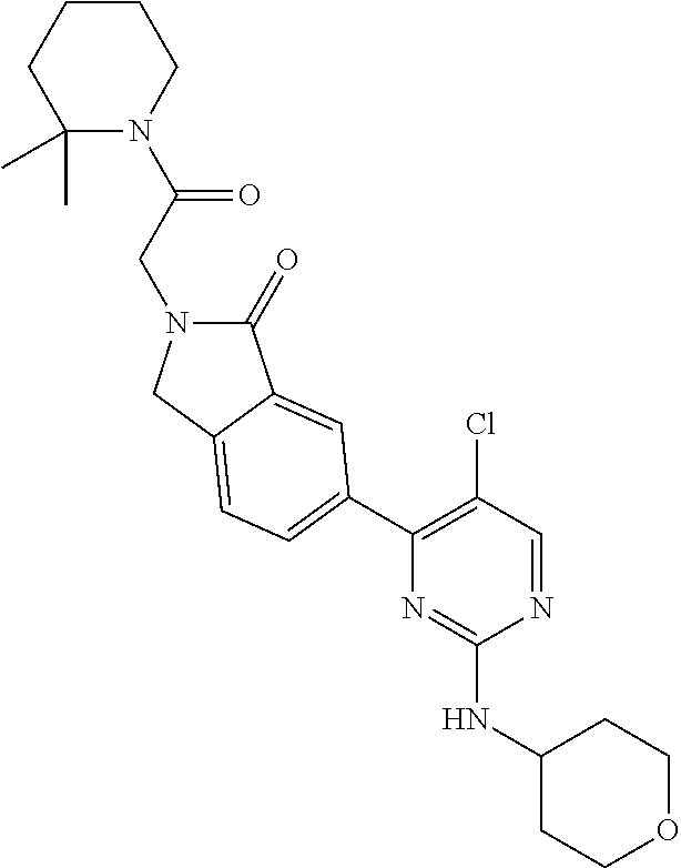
N1(C(CN2C(=O)C3=CC(C4=C(Cl)C=NC(NC5CCOCC5)=N4)=CC=C3C2)=O)CCCCC1(C)C
